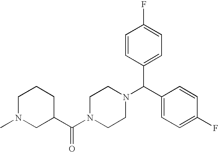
C(N1CCN(C(C2=CC=C(F)C=C2)C2=CC=C(F)C=C2)CC1)(=O)C1CCCN(C)C1
